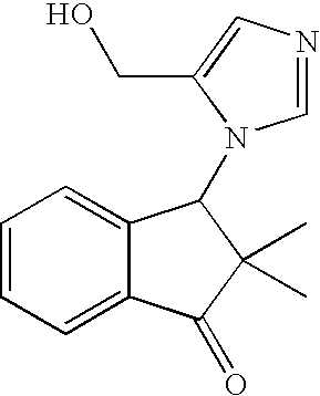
C1=CC=C2C(=C1)C(N1C=NC=C1CO)C(C)(C)C2=O
